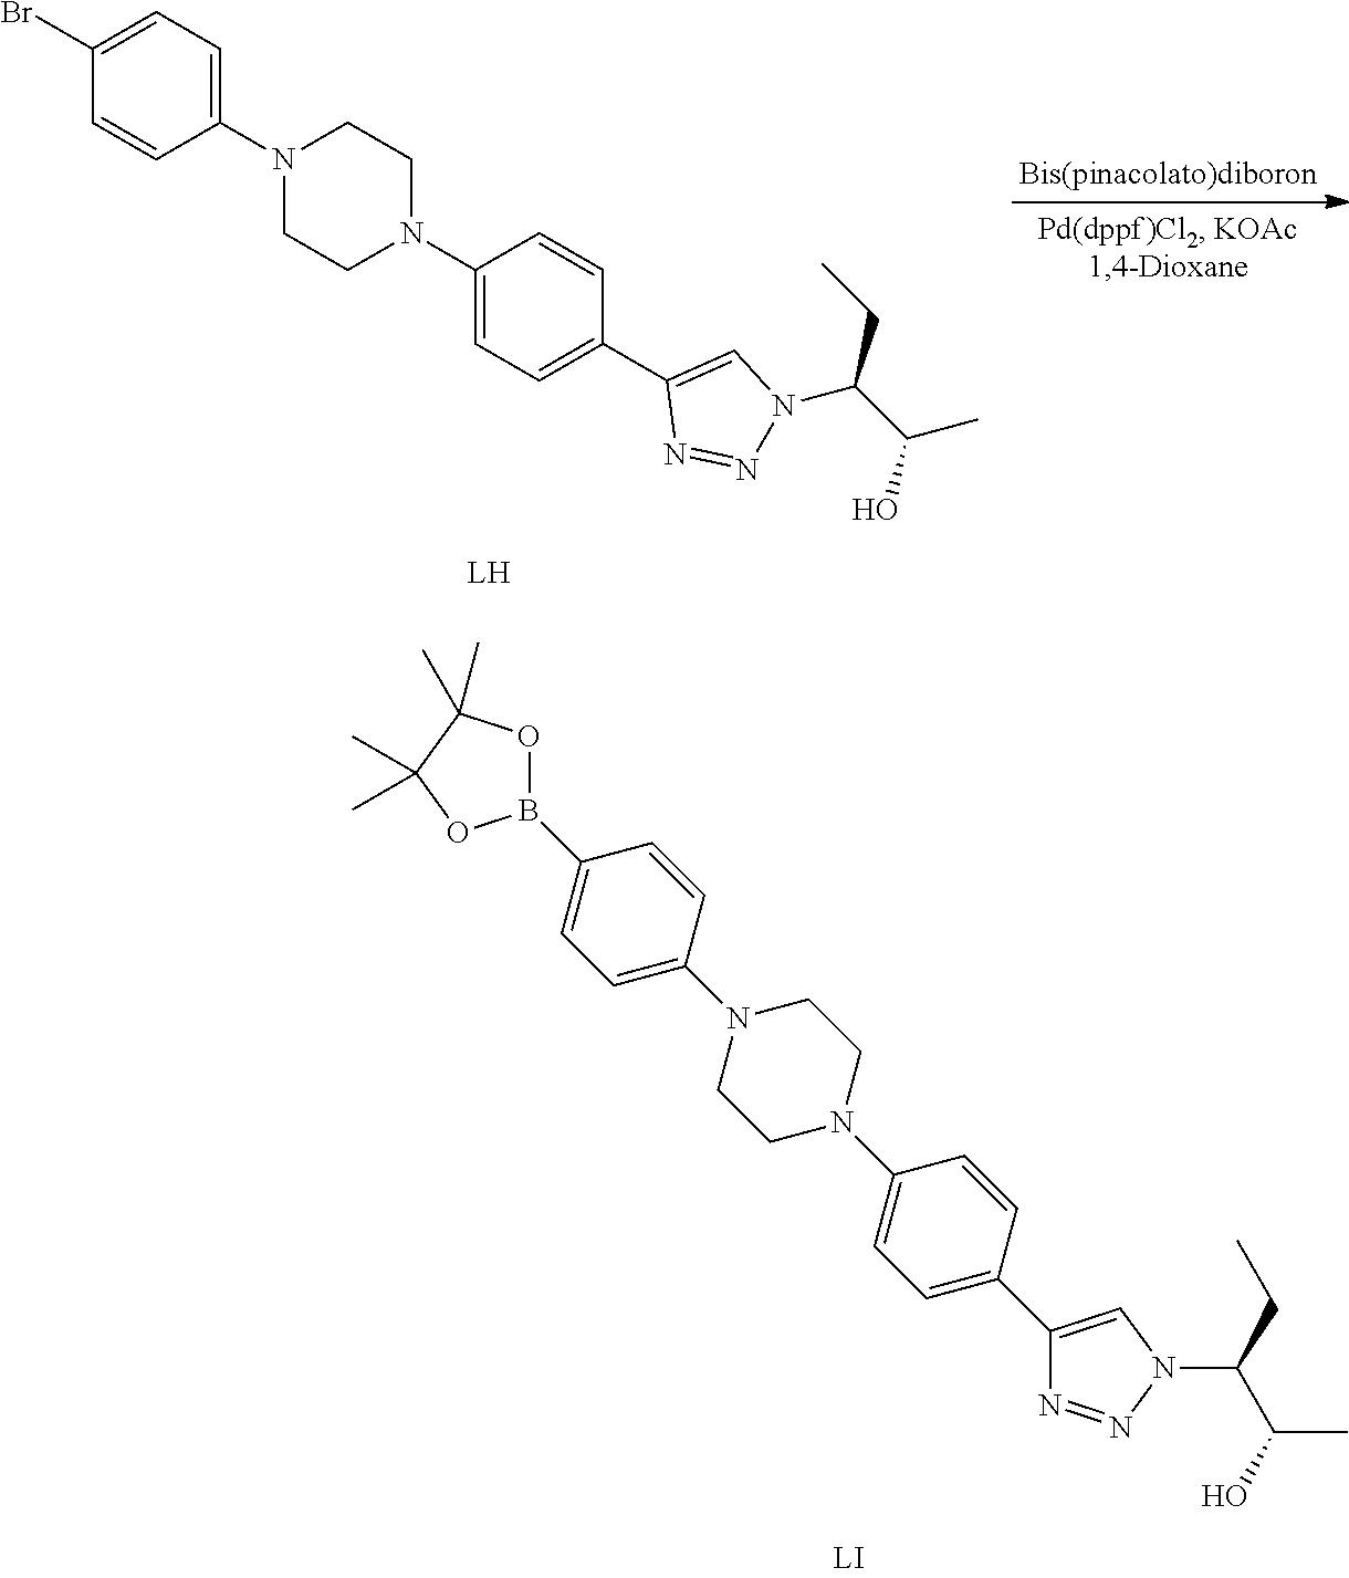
C1(N2CCN(C3=CC=C(C4=CN(C(C(C)O)CC)N=N4)C=C3)CC2)=CC=C(Br)C=C1.C1(N2CCN(C3=CC=C(C4=CN(C(C(C)O)CC)N=N4)C=C3)CC2)=CC=C(B2OC(C)(C)C(C)(C)O2)C=C1
